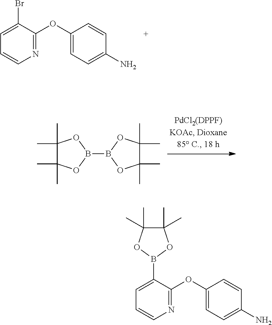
C1(OC2=CC=C(N)C=C2)=NC=CC=C1Br.B1(B2OC(C)(C)C(C)(C)O2)OC(C)(C)C(C)(C)O1.C1(OC2=CC=C(N)C=C2)=NC=CC=C1B1OC(C)(C)C(C)(C)O1
